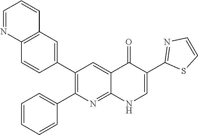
C12=C(C=C(C3=C(C4=CC=CC=C4)N=C4C(=C3)C(=O)C(C3=NC=CS3)=CN4)C=C1)C=CC=N2
